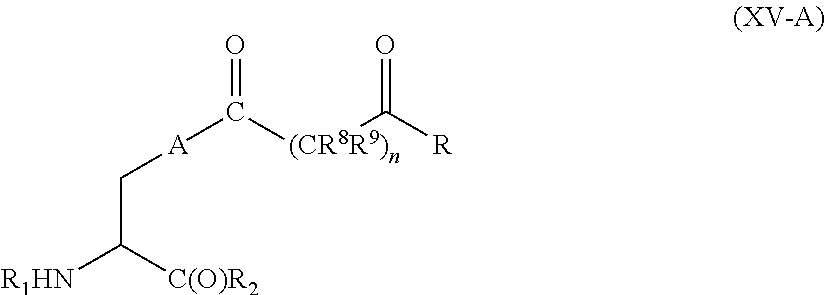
C(C([R1HN])[C(O)R2])[A]C(=O)[(CR8R9)n]C([R])=O
